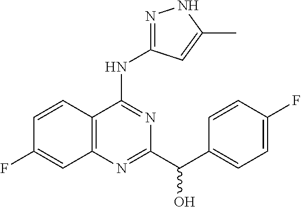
C1=CC2=C(C=C1F)N=C(C(C1=CC=C(F)C=C1)O)N=C2NC1=NNC(C)=C1
